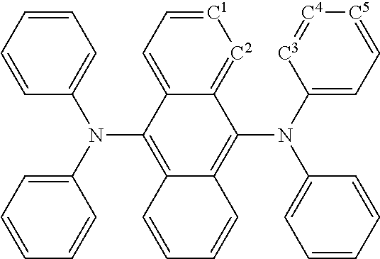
[C1]1=CC=C2C(=[C2]1)C(N(C1=CC=[C5][C4]=[C3]1)C1=CC=CC=C1)=C1C(=C2N(C2=CC=CC=C2)C2=CC=CC=C2)C=CC=C1
